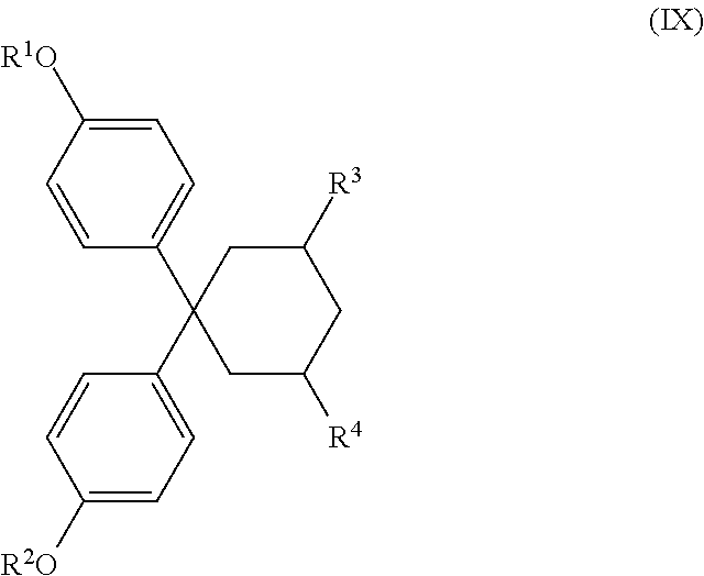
C1(C2(C3=CC=C([R2O])C=C3)CC([R4])CC([R3])C2)=CC=C([R1O])C=C1
